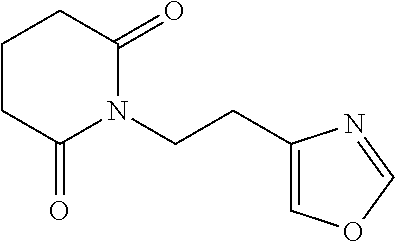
C1CC(=O)N(CCC2=COC=N2)C(=O)C1
